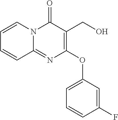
C1(OC2=CC=CC(F)=C2)=C(CO)C(=O)N2C(=N1)C=CC=C2
